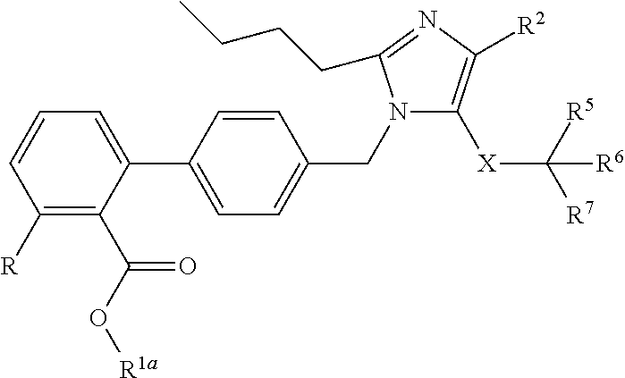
C1([R])=C(C(O[R1a])=O)C(C2=CC=C(CN3C([X]C([R7])([R5])[R6])=C([R2])N=C3CCCC)C=C2)=CC=C1
